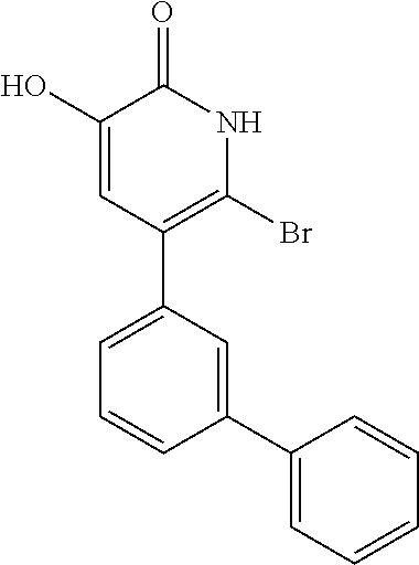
C1(O)=CC(C2=CC=CC(C3=CC=CC=C3)=C2)=C(Br)NC1=O
